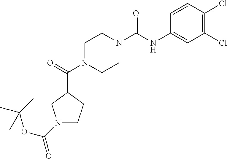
C1(Cl)=C(Cl)C=CC(NC(N2CCN(C(C3CN(C(OC(C)(C)C)=O)CC3)=O)CC2)=O)=C1
